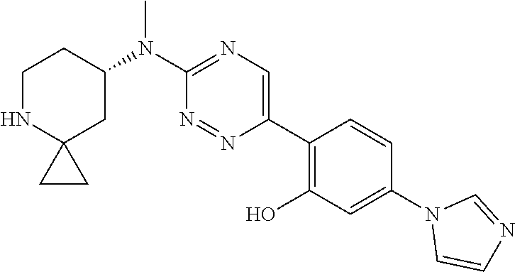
C1NC2(CC(N(C3=NC=C(C4=C(O)C=C(N5C=CN=C5)C=C4)N=N3)C)C1)CC2
